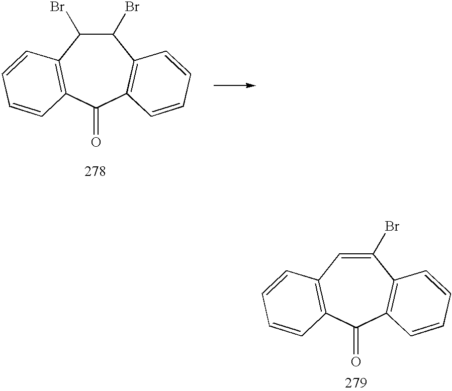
C1(Br)=CC2=C(C(=O)C3=C1C=CC=C3)C=CC=C2.C1(Br)C(Br)C2=C(C(=O)C3=C1C=CC=C3)C=CC=C2
